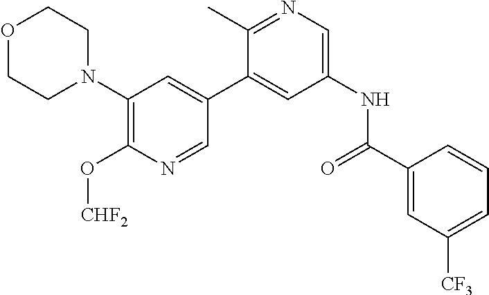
C1(N2CCOCC2)=C(O[CHF2])N=CC(C2=CC(NC(C3=CC([CF3])=CC=C3)=O)=CN=C2C)=C1
